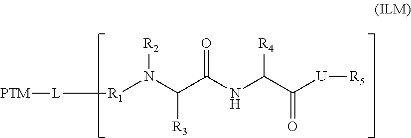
[R1](N(C(C(NC(C([U][R5])=O)[R4])=O)[R3])[R2])[L][PTM]
